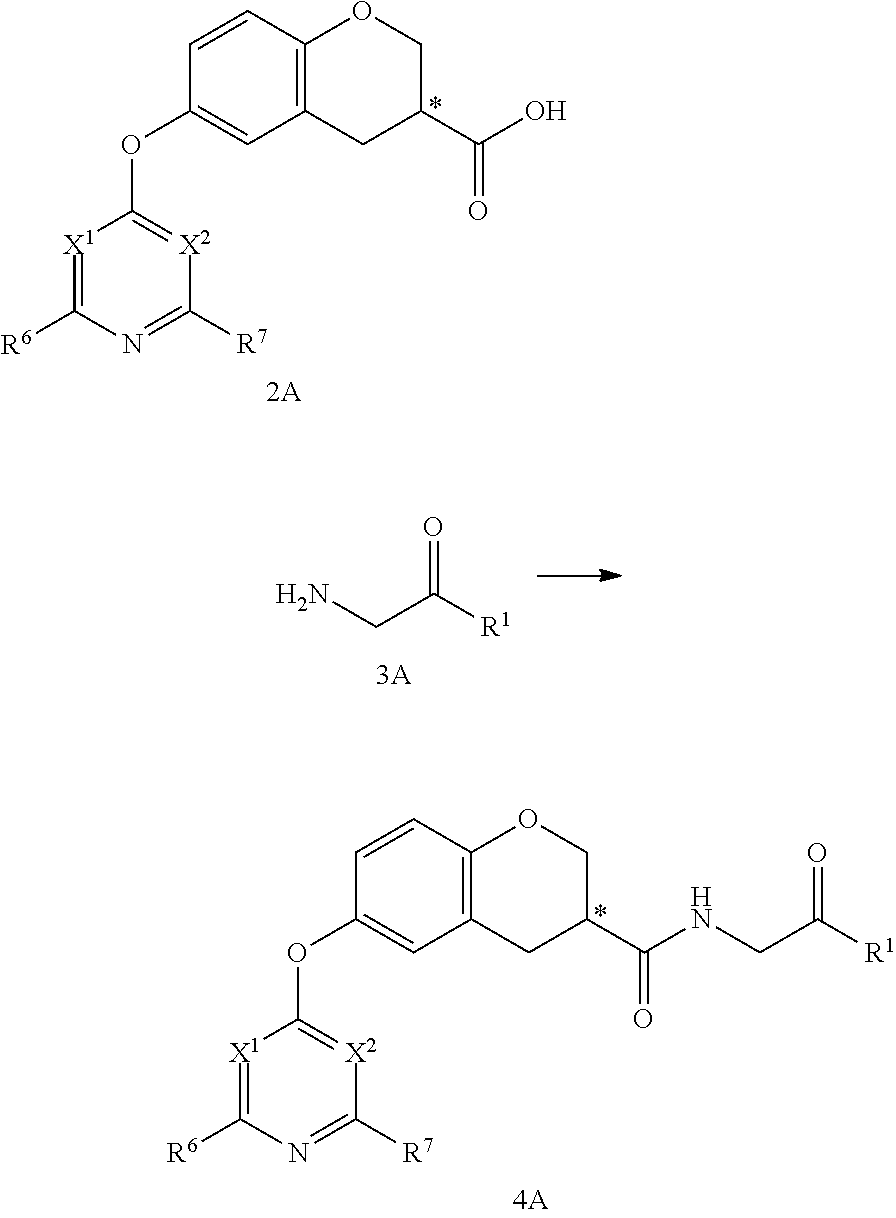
C12=C(OCC(C(O)=O)C1)C=CC(OC1=[X2]C([R7])=NC([R6])=[X1]1)=C2.C(=O)([R1])CN.C12=C(OCC(C(NCC([R1])=O)=O)C1)C=CC(OC1=[X2]C([R7])=NC([R6])=[X1]1)=C2
